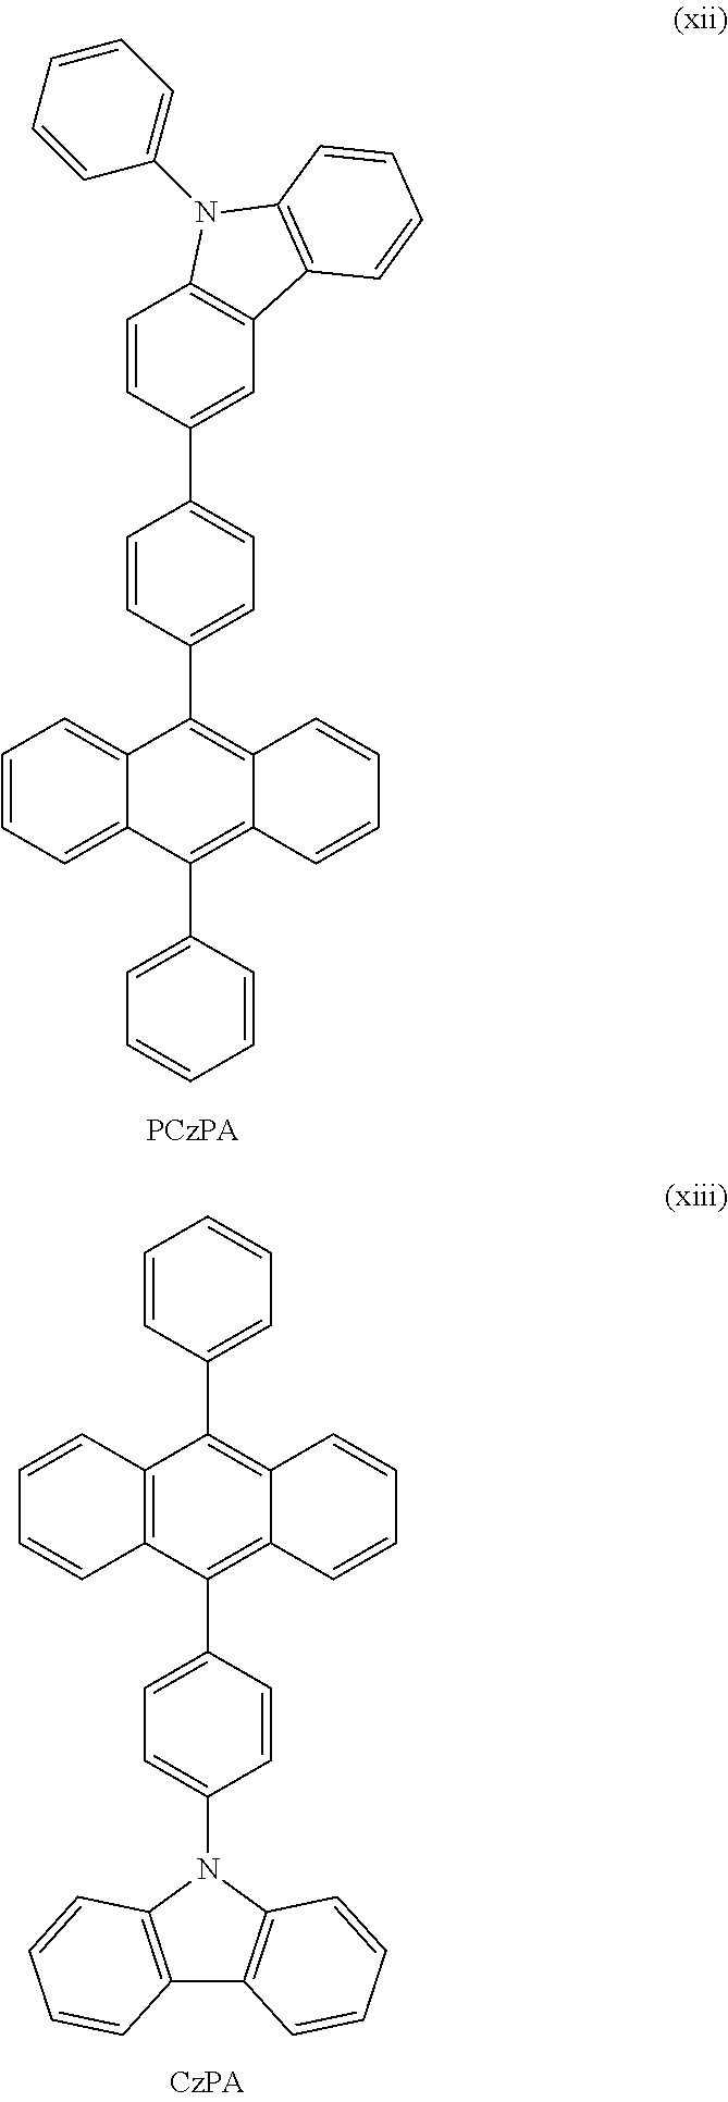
C1=CC=C2C(=C1)C(C1=CC=C(C3=CC4=C(C=C3)N(C3=CC=CC=C3)C3=C4C=CC=C3)C=C1)=C1C(=C2C2=CC=CC=C2)C=CC=C1.C1=CC2=C(C=C1)C(C1=CC=C(N3C4=C(C5=C3C=CC=C5)C=CC=C4)C=C1)=C1C(=C2C2=CC=CC=C2)C=CC=C1
